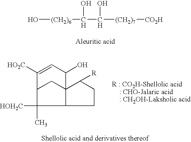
O[(CH2)6]C(C([(CH2)7][CO2H])O)O.C12C3(CC(C1([HOH2C])C)C([HO2C])=CC3O)C([R])CC2
